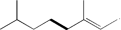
CC(CCCC(=CC)C)C
